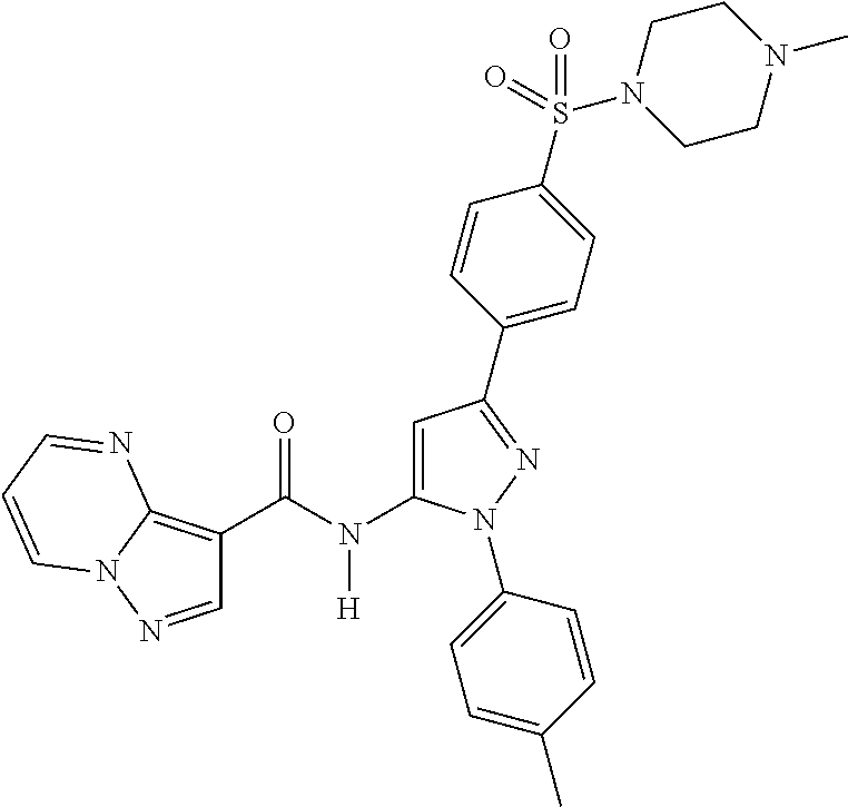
C1(N(C(C2=C3N(N=C2)C=CC=N3)=O)[H])=CC(C2=CC=C(S(N3CCN(C)CC3)(=O)=O)C=C2)=NN1C1=CC=C(C)C=C1
